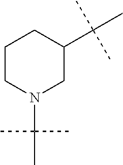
C1CN(C(C)(C)C)CC(C(C)(C)C)C1
